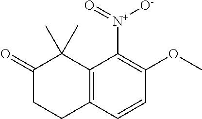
C1C(=O)C(C)(C)C2=C(C1)C=CC(OC)=C2[N+](=O)[O-]
